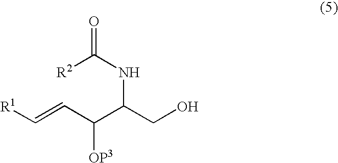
C(=CC(C(CO)NC([R2])=O)[OP3])[R1]
